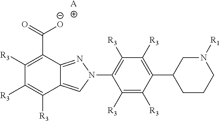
C1([R3])=C(C([O-])=O)C2=NN(C3=C([R3])C([R3])=C(C4CCCN([R1])C4)C([R3])=C3[R3])C=C2C([R3])=C1[R3].[A]
